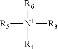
[R5][N+]([R6])([R4])[R3]
